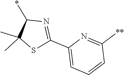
C1(*)C(C)(C)SC(C2=CC=CC([**])=N2)=N1
